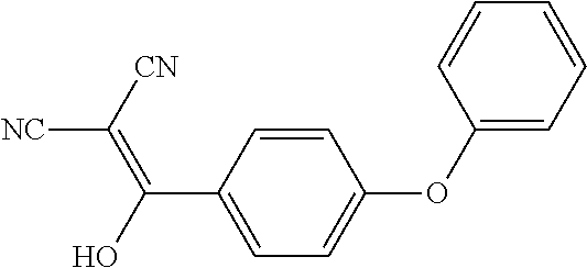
C1=C(C(=C([NC])[CN])O)C=CC(OC2=CC=CC=C2)=C1
